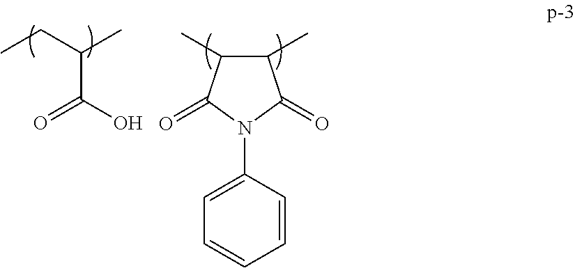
CCC(C)C(=O)O.C1(C)C(C)C(=O)N(C2=CC=CC=C2)C1=O
